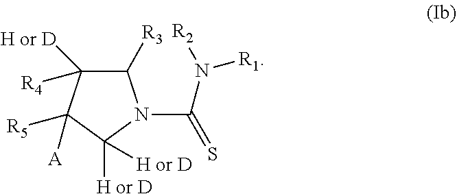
C1([R3])C([H or D])([R4])C([A])([R5])C([H or D])([H or D])N1C(=S)N([R1])[R2]
